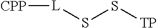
[L](SS[TP])[CPP]
